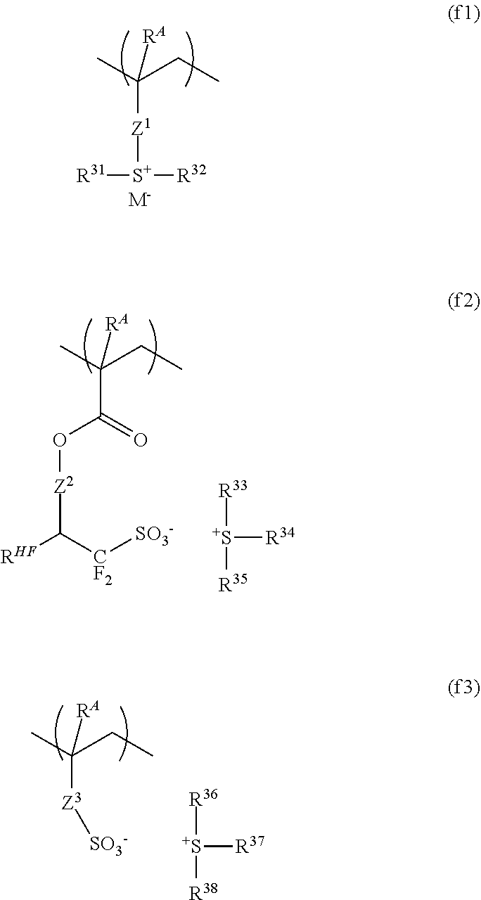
CC(CC)([Z1][S+]([R31])[R32])[RA].[M-].CC(CC)(C(=O)O[Z2]C([RHF])[CF2][SO3-])[RA].[R33][S+]([R34])[R35].CC(CC)([Z3][SO3-])[RA].[R36][S+]([R37])[R38]
